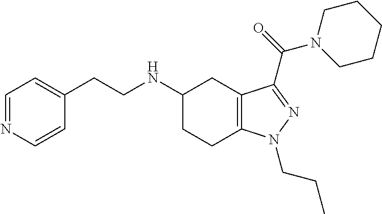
C1(NCCC2=CC=NC=C2)CCC2=C(C1)C(C(=O)N1CCCCC1)=NN2CCC
